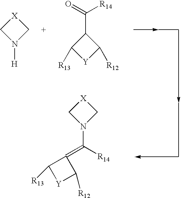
C1[X]CN1[H].C1(C([R14])=O)C([R13])[Y]C1[R12].C1(=C([R14])N2C[X]C2)C([R13])[Y]C1[R12]
